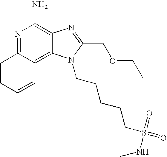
C1=CC=CC2=C3C(=C(N)N=C12)N=C(COCC)N3CCCCCS(=O)(=O)NC
